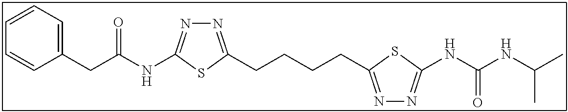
C1=CC=C(CC(NC2=NN=C(CCCCC3=NN=C(NC(NC(C)C)=O)S3)S2)=O)C=C1
